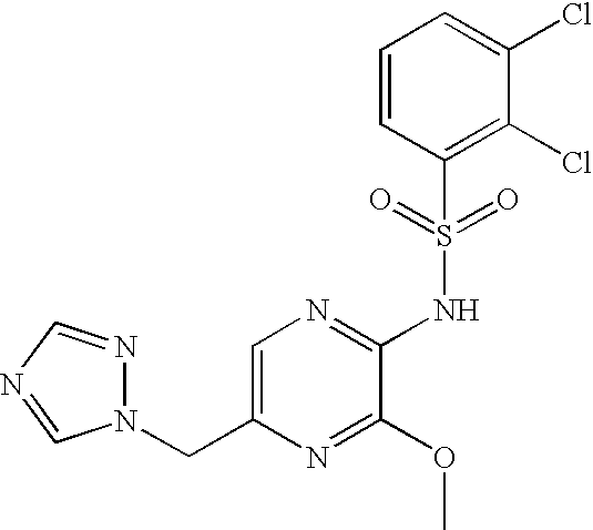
C1=C(CN2N=CN=C2)N=C(OC)C(NS(C2=C(Cl)C(Cl)=CC=C2)(=O)=O)=N1
